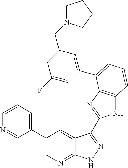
C1(C2=CN=C3C(=C2)C(C2=NC4=C(N2)C=CC=C4C2=CC(CN4CCCC4)=CC(F)=C2)=NN3)=CC=CN=C1
